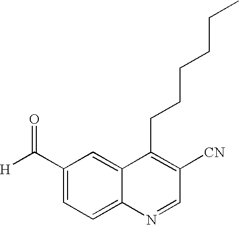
C1(C([H])=O)=CC=C2C(=C1)C(CCCCCC)=C([CN])C=N2
